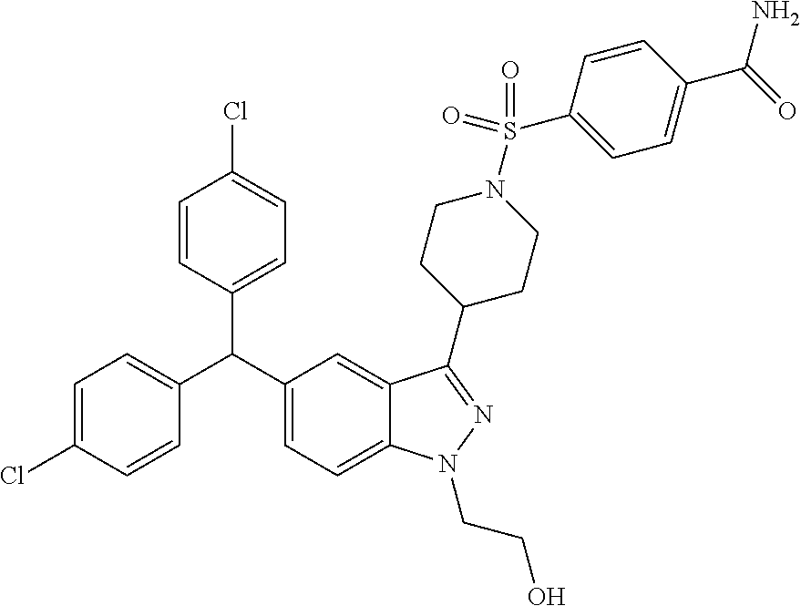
C1=C(Cl)C=CC(C(C2=CC=C3C(=C2)C(C2CCN(S(=O)(=O)C4=CC=C(C(=O)N)C=C4)CC2)=NN3CCO)C2=CC=C(Cl)C=C2)=C1
